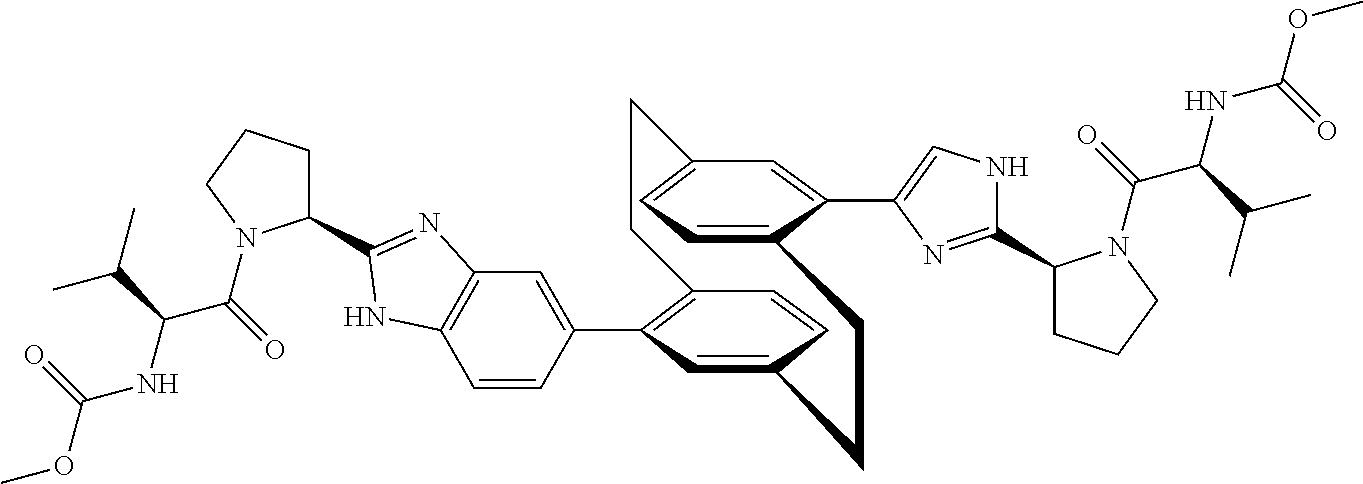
C12=C(C3=CC4=C(C=C3)NC(C3CCCN3C(=O)C(NC(OC)=O)C(C)C)=N4)C=C(C=C1)CCC1=CC=C(C=C1C1=CNC(C3CCCN3C(=O)C(NC(OC)=O)C(C)C)=N1)CC2
